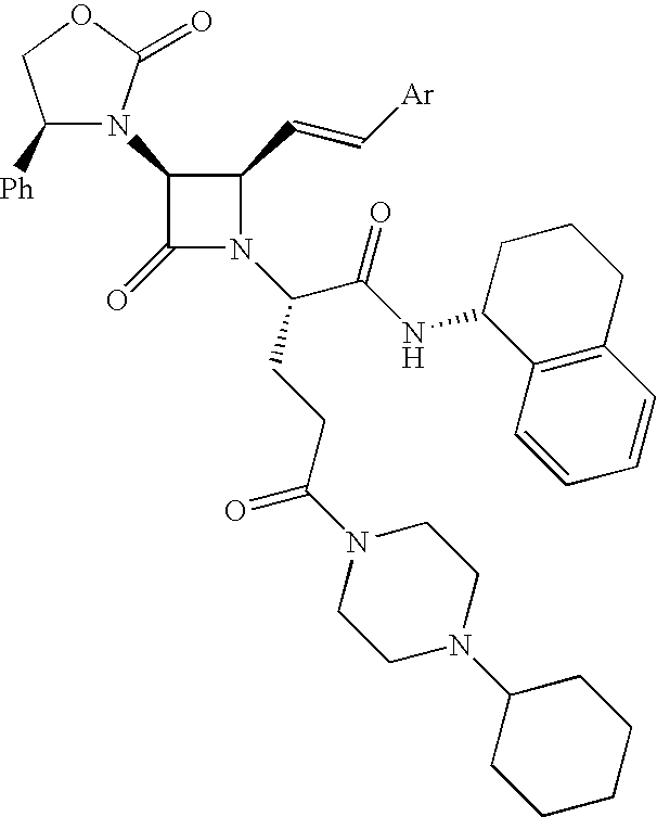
C1([Ph])N(C2C(=O)N(C(CCC(N3CCN(C4CCCCC4)CC3)=O)C(NC3C4=C(CCC3)C=CC=C4)=O)C2C=C[Ar])C(=O)OC1
